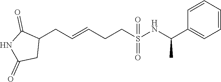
C1(CC=CCCS(NC(C2=CC=CC=C2)C)(=O)=O)C(=O)NC(=O)C1
